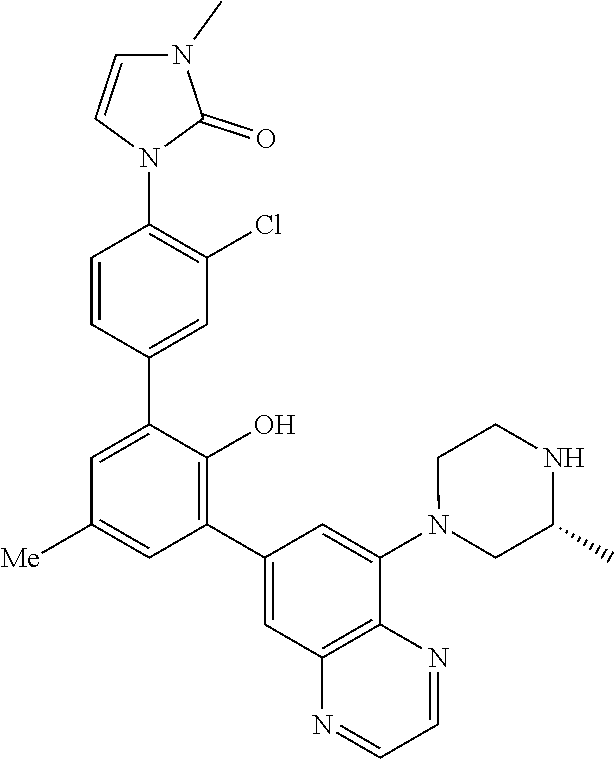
C1=CN(C2=C(Cl)C=C(C3=CC([Me])=CC(C4=CC5=C(C(N6CC(C)NCC6)=C4)N=CC=N5)=C3O)C=C2)C(=O)N1C
